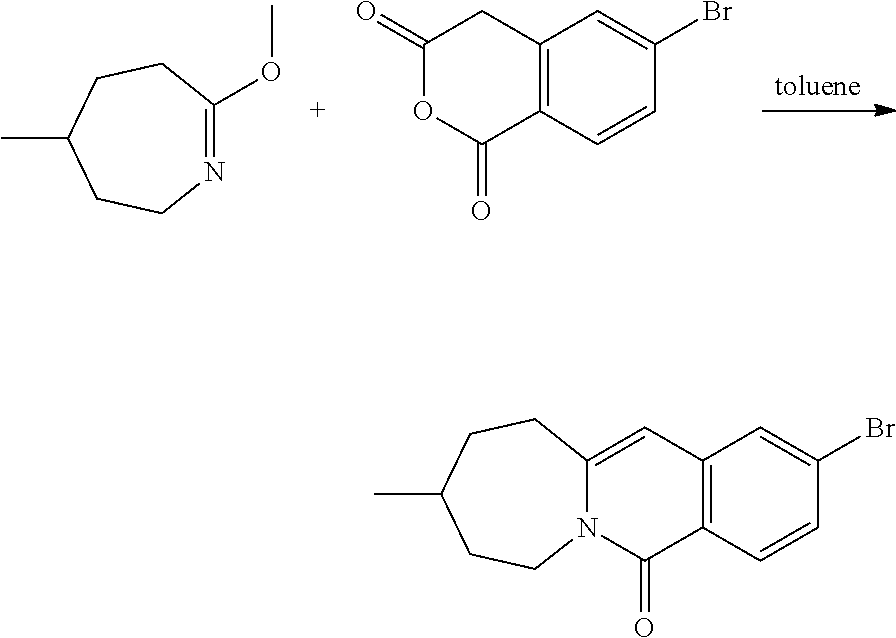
[toluene].N1=C(OC)CCC(C)CC1.C12=C(C=CC(Br)=C1)C(=O)OC(=O)C2.C12=C(C=CC(Br)=C1)C(=O)N1C(=C2)CCC(C)CC1
